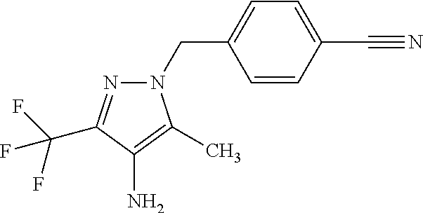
N1(CC2=CC=C(C#N)C=C2)N=C(C(F)(F)F)C(N)=C1C
